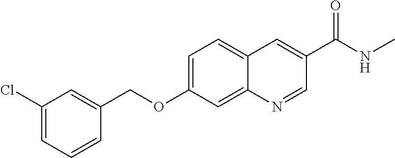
C1=C(Cl)C=C(COC2=CC=C3C(=C2)N=CC(C(NC)=O)=C3)C=C1
